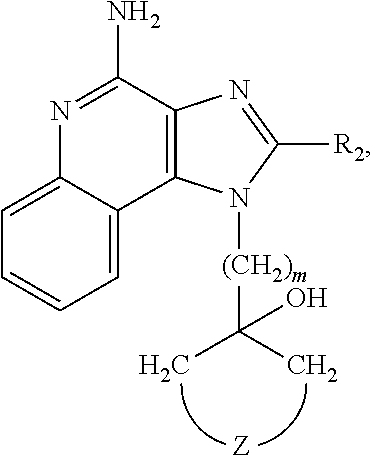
C1=C2C(=CC=C1)C1=C(C(N)=N2)N=C([R2])N1[(CH2)m]C(C)(C)O
